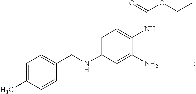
C1=C(C)C=CC(CNC2=CC=C(NC(OCC)=O)C(N)=C2)=C1
